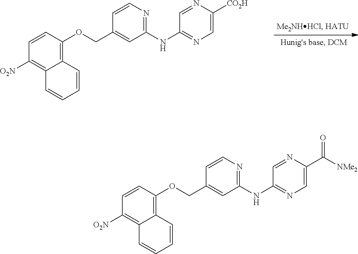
C1=CC(OCC2=CC(NC3=NC=C([CO2H])N=C3)=NC=C2)=C2C(=C1[O2N])C=CC=C2.C1=CC(OCC2=CC(NC3=NC=C(C([NMe2])=O)N=C3)=NC=C2)=C2C(=C1[O2N])C=CC=C2
